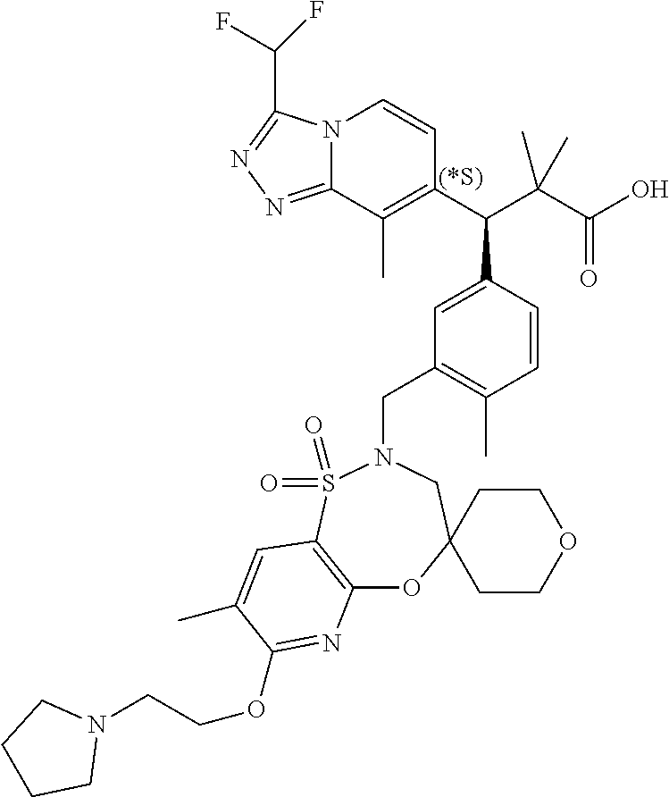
N12C(=NN=C1C(F)F)C(C)=C(C(C(C(O)=O)(C)C)C1=CC(CN3S(=O)(=O)C4=C(OC5(C3)CCOCC5)N=C(OCCN3CCCC3)C(C)=C4)=C(C)C=C1)C=C2
